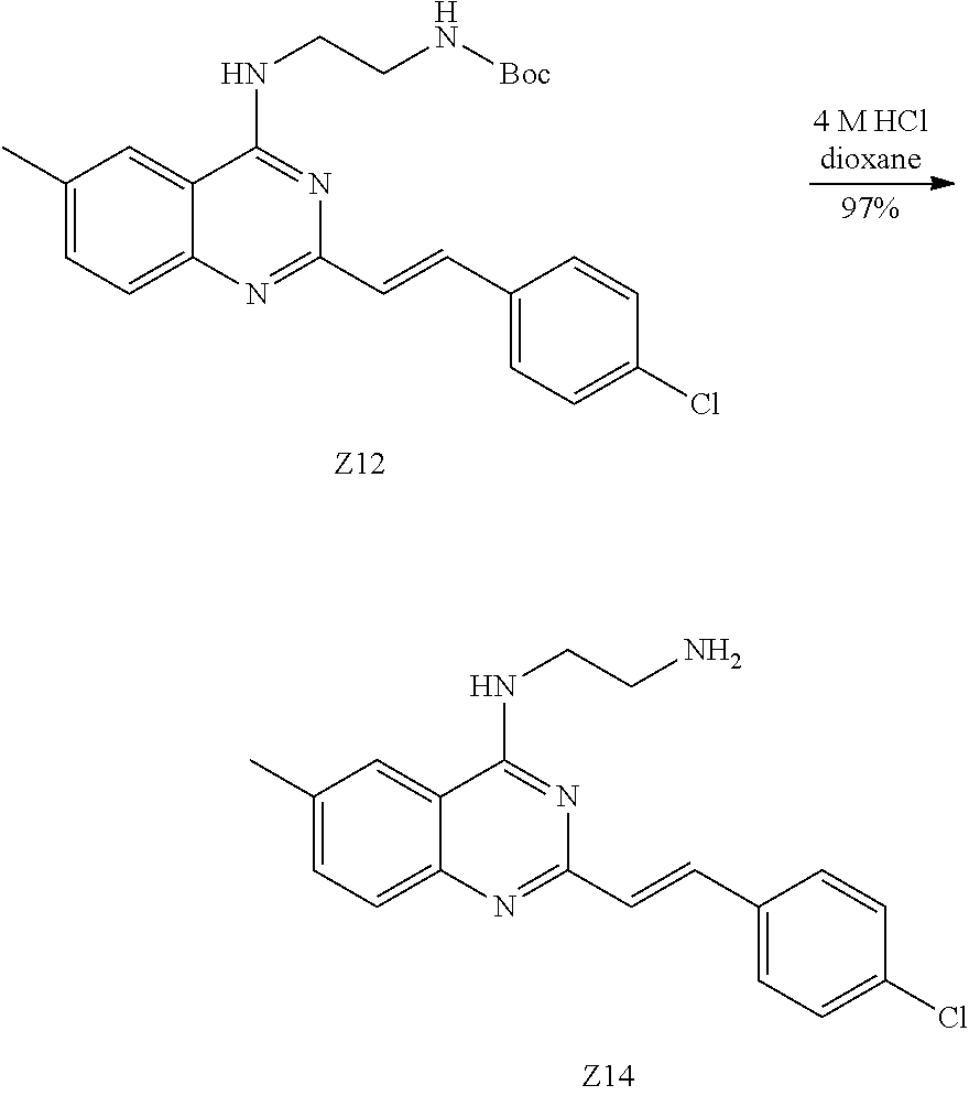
C1(C)=CC=C2C(=C1)C(NCCN[Boc])=NC(C=CC1=CC=C(Cl)C=C1)=N2.C1(C)=CC=C2C(=C1)C(NCCN)=NC(C=CC1=CC=C(Cl)C=C1)=N2
